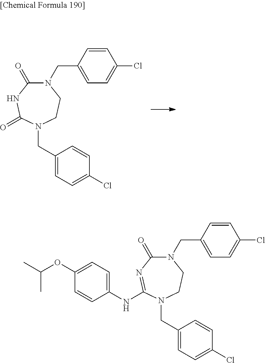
C1=CC(CN2C(=O)NC(=O)N(CC3=CC=C(Cl)C=C3)CC2)=CC=C1Cl.C1=CC(CN2C(=O)N=C(NC3=CC=C(OC(C)C)C=C3)N(CC3=CC=C(Cl)C=C3)CC2)=CC=C1Cl
